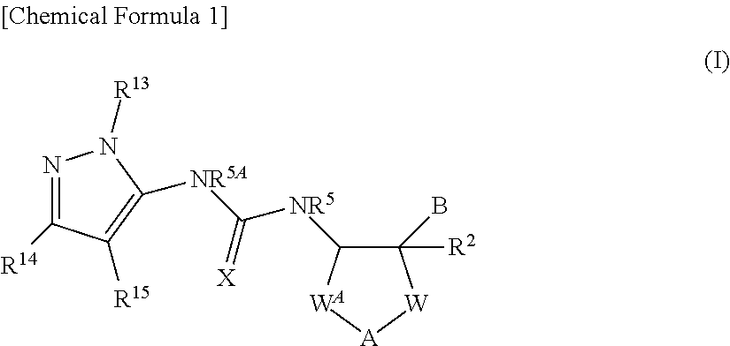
N1=C([R14])C([R15])=C([NR5A]C([NR5]C2C([R2])(B)[W][A][WA]2)=[X])N1[R13]
